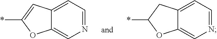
C12=CN=CC=C1C=C(*)O2.C12=CN=CC=C1CC(*)O2
